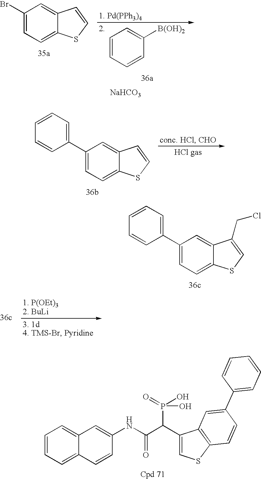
C1=CC=CC([B(OH)2])=C1.[NaHCO3].C1(Br)=CC=C2C(=C1)C=CS2.C1(C2=CC=CC=C2)=CC=C2C(=C1)C=CS2.C1(C2=CC=CC=C2)=CC=C2C(=C1)C(CCl)=CS2.C1=CC=C2C(=C1)C=C(NC(C(P(=O)(O)O)C1=CSC3=C1C=C(C1=CC=CC=C1)C=C3)=O)C=C2
